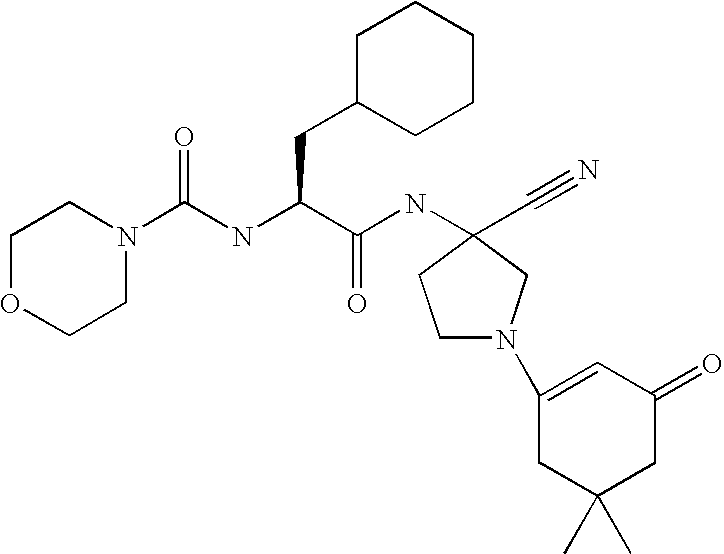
O1CCN(C(NC(C(NC2(C#N)CN(C3=CC(=O)CC(C)(C)C3)CC2)=O)CC2CCCCC2)=O)CC1
